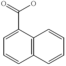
C12=C(C(C(=O)O)=CC=C1)C=CC=C2
